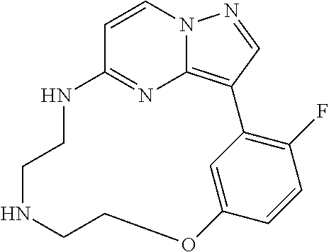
C1=CN2C3=C(C=N2)C2=C(F)C=CC(=C2)OCCNCCNC1=N3
